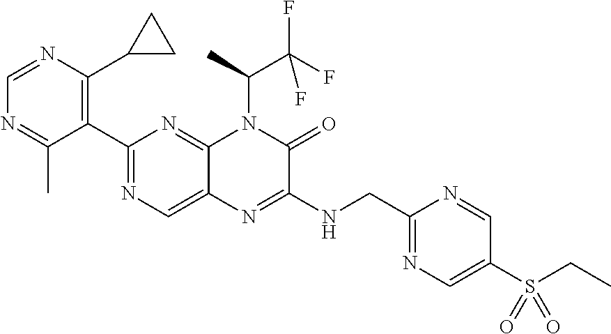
C1(C2=NC=C3C(=N2)N(C(C)C(F)(F)F)C(=O)C(NCC2=NC=C(S(CC)(=O)=O)C=N2)=N3)=C(C2CC2)N=CN=C1C
